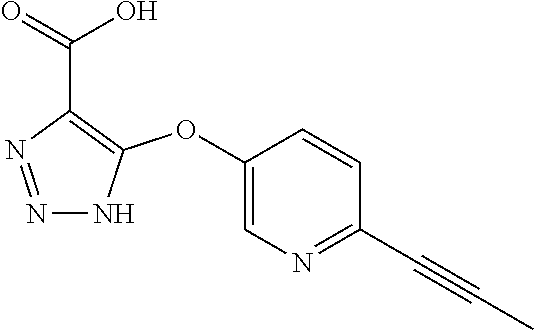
C1(OC2=C(C(=O)O)N=NN2)=CN=C(C#CC)C=C1
